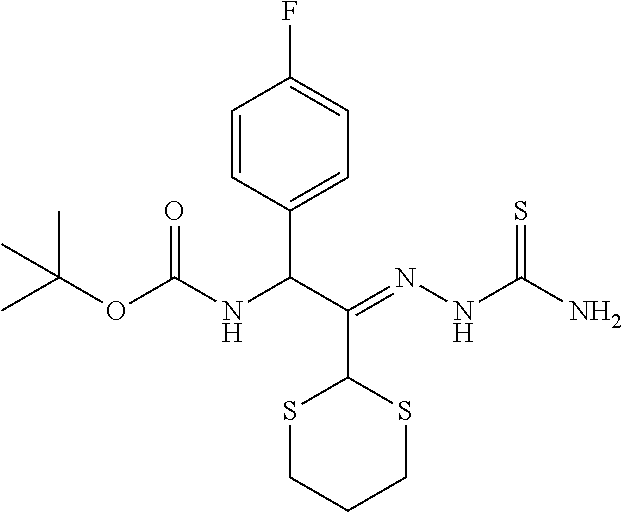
C1=CC(C(C(=NNC(N)=S)C2SCCCS2)NC(OC(C)(C)C)=O)=CC=C1F
